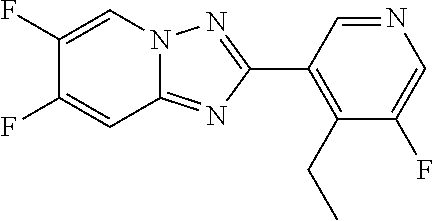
C1(C2=C(CC)C(F)=CN=C2)=NN2C(=N1)C=C(F)C(F)=C2
